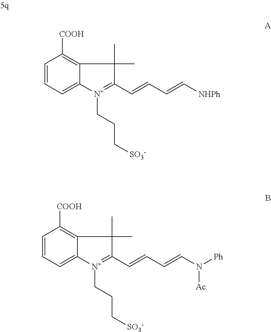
C1=CC=C2C(=C1[COOH])C(C)(C)C(C=CC=C[NHPh])=[N+]2CCC[SO3-].C1=CC=C2C(=C1[COOH])C(C)(C)C(C=CC=CN([Ph])[Ac])=[N+]2CCC[SO3-]
